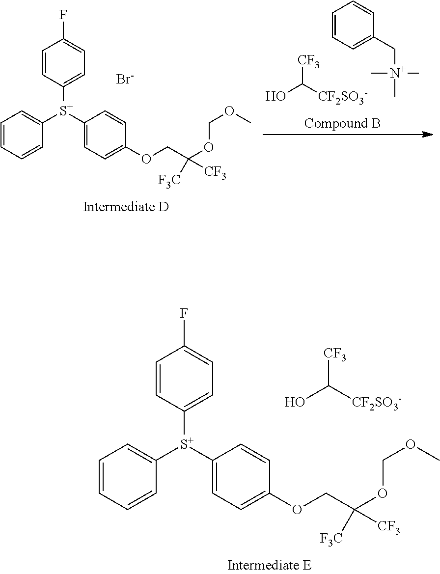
C1=CC=CC([S+](C2=CC=C(OCC(OCOC)([CF3])[F3C])C=C2)C2=CC=C(F)C=C2)=C1.[Br-].OC([CF2SO3-])[CF3].C([N+](C)(C)C)C1=CC=CC=C1.C1=CC=CC([S+](C2=CC=C(OCC(OCOC)([CF3])[F3C])C=C2)C2=CC=C(F)C=C2)=C1.OC([CF2SO3-])[CF3]
